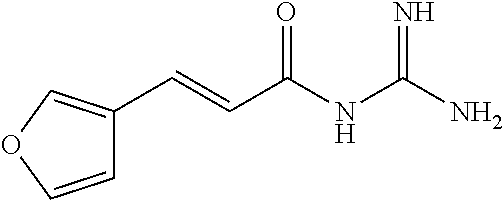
C1=COC=C1C=CC(NC(N)=N)=O
